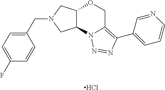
Cl.C(N1CC2C(C1)N1C(=C(C3=CC=CN=C3)N=N1)CO2)C1=CC=C(F)C=C1
